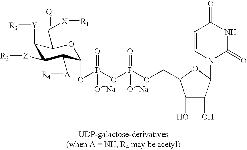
C1([Y][R3])C([Z][R2])C([A][R4])C(OP(=O)([O-+Na])OP(=O)([O-+Na])OCC2C(O)C(O)C(N3C(=O)NC(=O)C=C3)O2)OC1C(=[Q])[X][R1]
